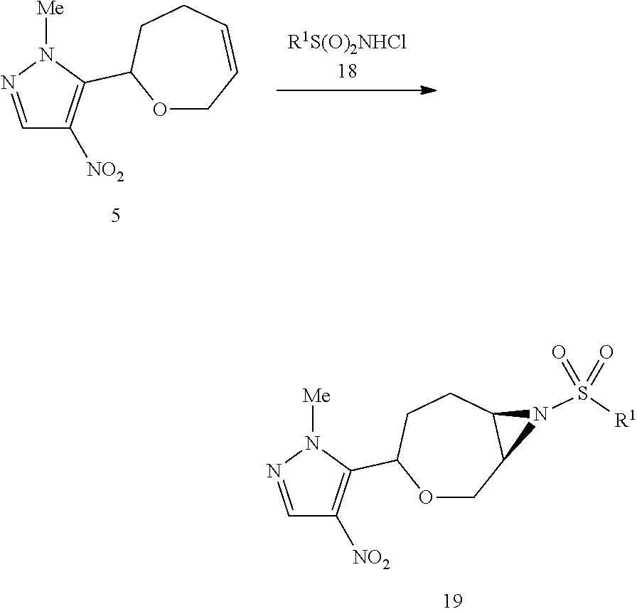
C1=NN([Me])C(C2OCC=CCC2)=C1[NO2].C1=NN([Me])C(C2OCC3C(CC2)N3S([R1])(=O)=O)=C1[NO2]
